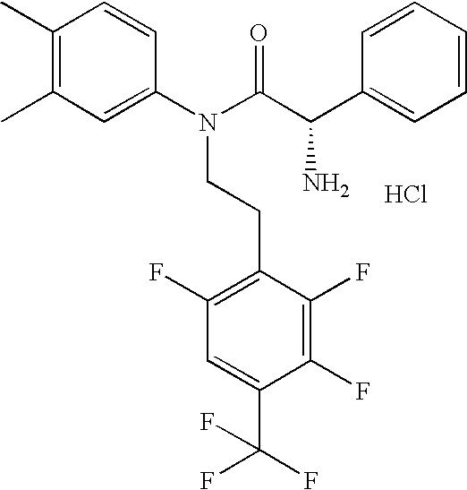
CC1=C(C)C=CC(N(C(=O)C(C2=CC=CC=C2)N)CCC2=C(F)C=C(C(F)(F)F)C(F)=C2F)=C1.Cl
